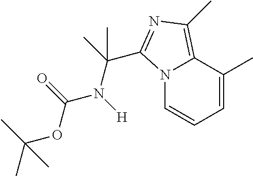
N12C=CC=C(C)C1=C(C)N=C2C(C)(N([H])C(=O)OC(C)(C)C)C
